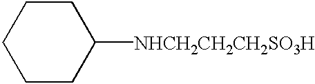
C1CC([NHCH2CH2CH2SO3H])CCC1
